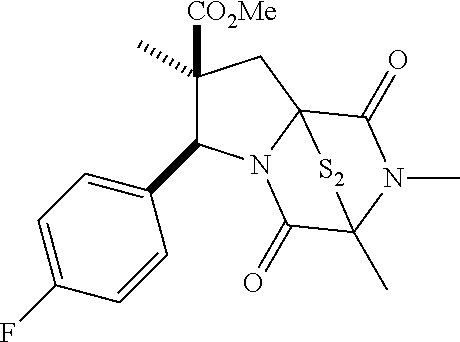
C1(F)=CC=C(C2C(C)([CO2Me])CC34N2C(=O)C(C)(N(C)C3=O)[S2]4)C=C1
